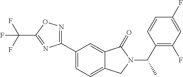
CC(N1C(=O)C2=CC(C3=NOC(C(F)(F)F)=N3)=CC=C2C1)C1=C(F)C=C(F)C=C1
